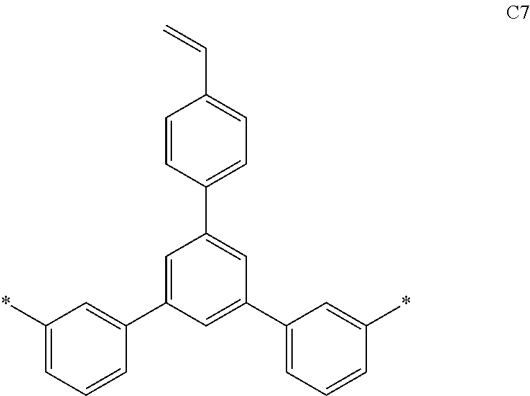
C1=C(C2=CC(*)=CC=C2)C=C(C2=CC=CC(*)=C2)C=C1C1=CC=C(C=C)C=C1
